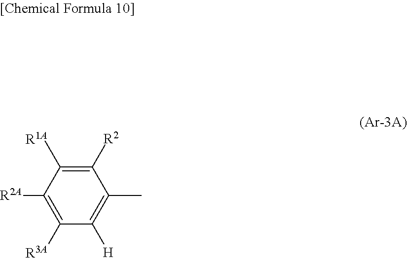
C1([R2])=C([R1A])C([R2A])=C([R3A])C([H])=C1C
